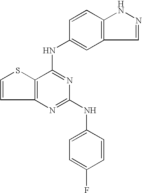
C12=C(C(NC3=CC4=C(C=C3)NN=C4)=NC(NC3=CC=C(F)C=C3)=N1)SC=C2
